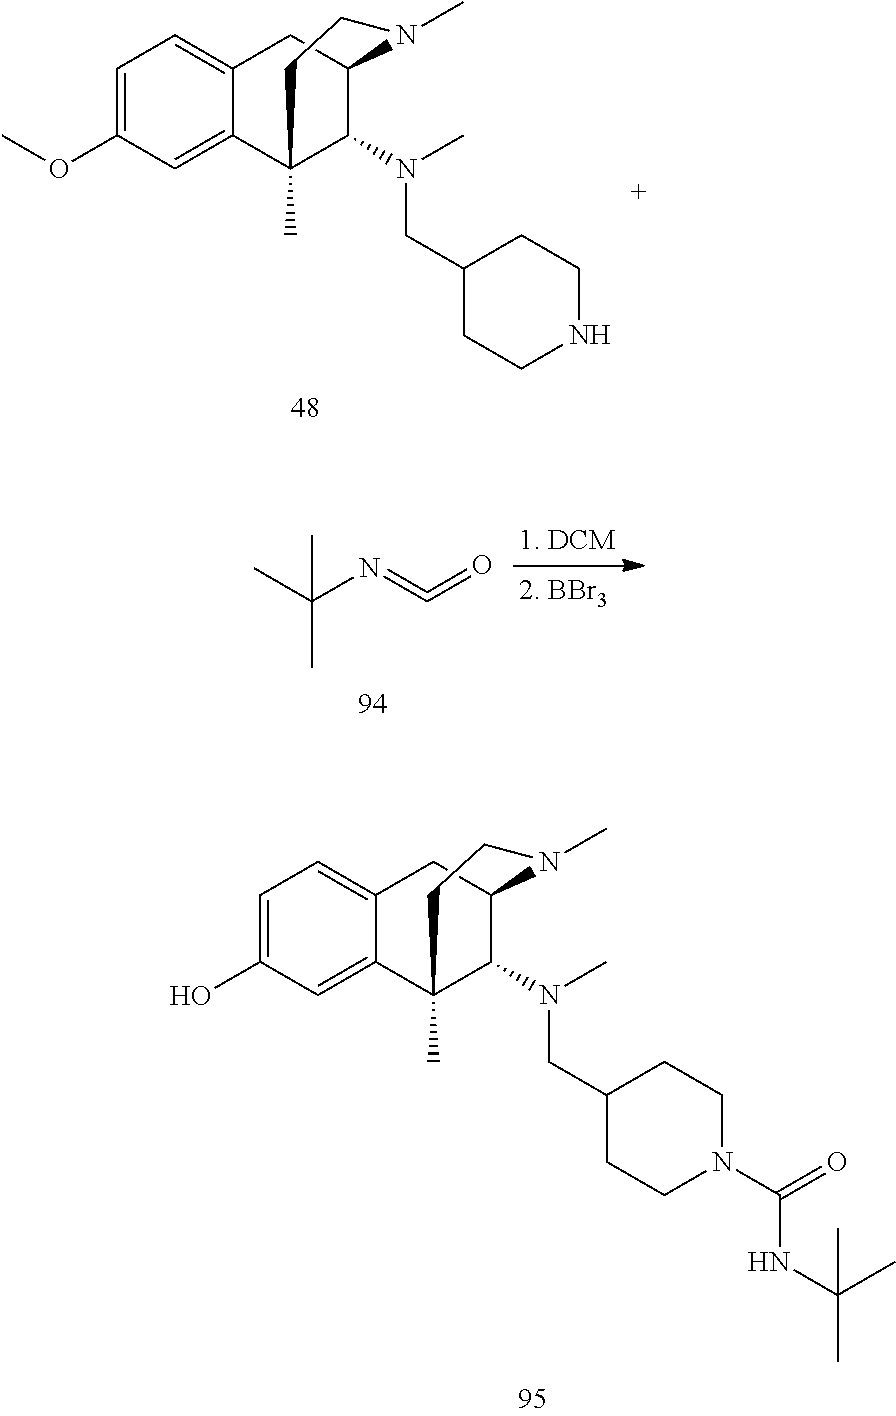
C1(CN(C2C3(C)C4=CC(OC)=CC=C4CC2N(C)CC3)C)CCNCC1.CC(N=C=O)(C)C.C1(CN(C2C3(C)C4=CC(O)=CC=C4CC2N(C)CC3)C)CCN(C(=O)NC(C)(C)C)CC1
